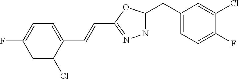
C1(CC2=NN=C(C=CC3=CC=C(F)C=C3Cl)O2)=CC=C(F)C(Cl)=C1
